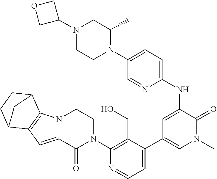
N12C(=CC3=C1C1CCC3C1)C(=O)N(C1=C(CO)C(C3=CN(C)C(=O)C(NC4=CC=C(N5C(C)CN(C6COC6)CC5)C=N4)=C3)=CC=N1)CC2
